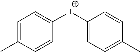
C1=C(C)C=CC([I+]C2=CC=C(C)C=C2)=C1
